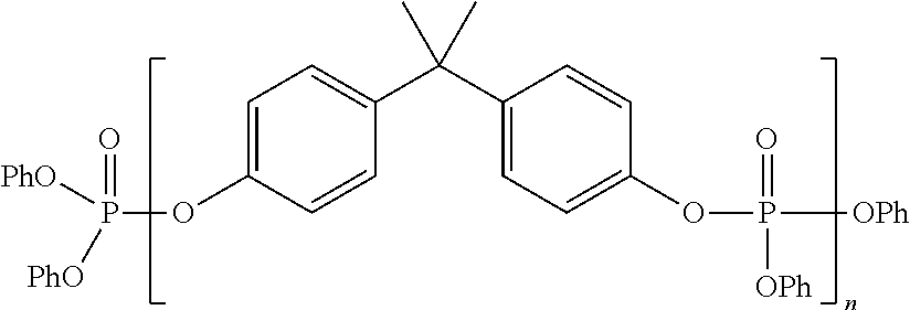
C1(OP(=O)([OPh])[OPh])=CC=C(C(C2=CC=C(OP(=O)([PhO])[PhO])C=C2)(C)C)C=C1
